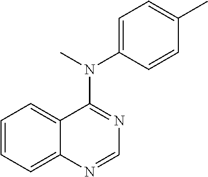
C1=NC2=CC=CC=C2C(N(C2=CC=C(C)C=C2)C)=N1
